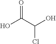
O=C(C(O)Cl)O
